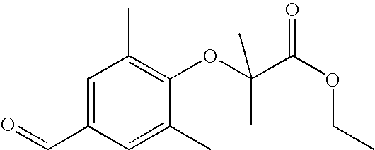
C1=C(C=O)C=C(C)C(OC(C(OCC)=O)(C)C)=C1C
